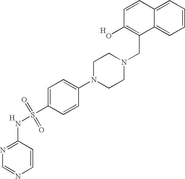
C12=CC=CC=C1C(CN1CCN(C3=CC=C(S(=O)(=O)NC4=NC=NC=C4)C=C3)CC1)=C(O)C=C2.[H].[H]
